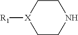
C1CNCC[X]1[R1]
